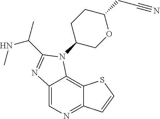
C12=CN=C3C(=C1N(C1CCC(CC#N)OC1)C(C(C)NC)=N2)SC=C3
